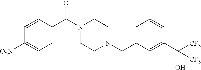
C1=C(C(N2CCN(CC3=CC=CC(C([CF3])(O)[CF3])=C3)CC2)=O)C=CC([O2N])=C1
